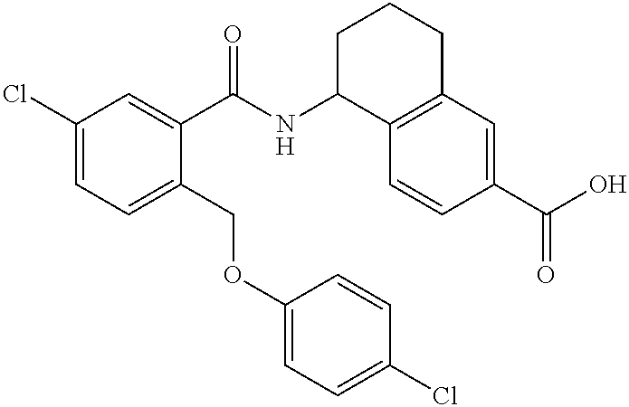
C1(Cl)=CC=C(COC2=CC=C(Cl)C=C2)C(C(NC2C3=C(CCC2)C=C(C(O)=O)C=C3)=O)=C1
